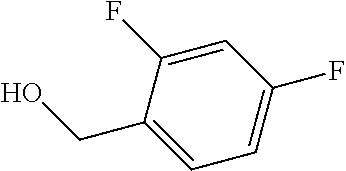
C1(CO)=CC=C(F)C=C1F
